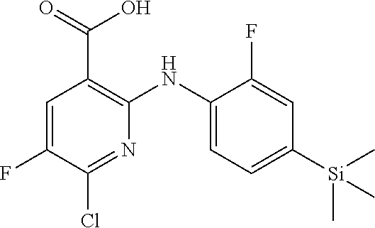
C1(NC2=C(C(=O)O)C=C(F)C(Cl)=N2)=CC=C([Si](C)(C)C)C=C1F
